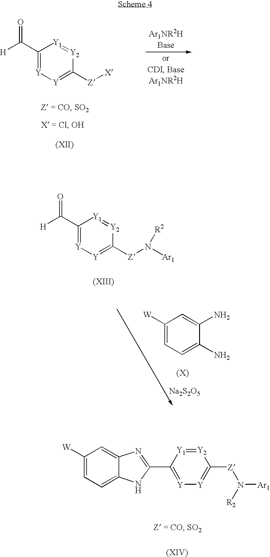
C1(C([H])=O)=[Y][Y]=C([Z][X])[Y2]=[Y1]1.C1(C([H])=O)=[Y][Y]=C([Z]N([Ar1])[R2])[Y2]=[Y1]1.C1([W])=CC=C(N)C(N)=C1.[Na2S2O5].C1([W])=CC=C2C(=C1)N=C(C1=[Y][Y]=C([Z]N([Ar1])[R2])[Y2]=[Y1]1)N2
